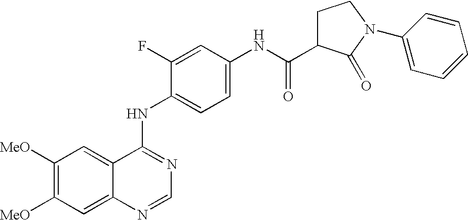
C12=CC([MeO])=C([MeO])C=C1N=CN=C2NC1=CC=C(NC(=O)C2CCN(C3=CC=CC=C3)C2=O)C=C1F
